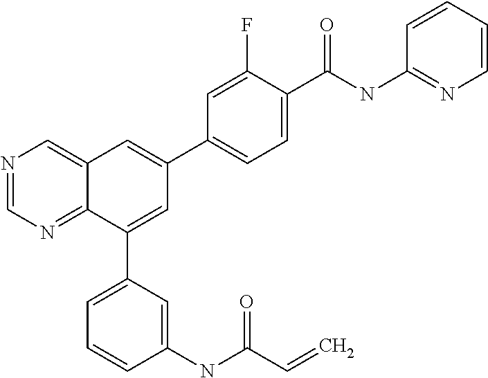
C1(C(NC2=NC=CC=C2)=O)=CC=C(C2=CC3=CN=CN=C3C(C3=CC=CC(NC(C=C)=O)=C3)=C2)C=C1F
